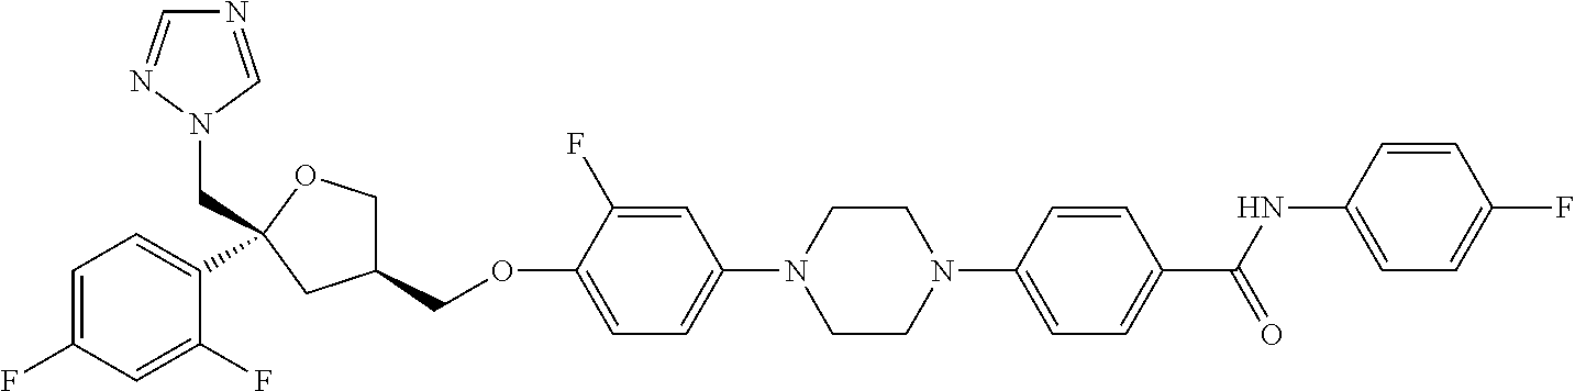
C1=C(F)C=C(F)C(C2(CN3N=CN=C3)OCC(COC3=CC=C(N4CCN(C5=CC=C(C(NC6=CC=C(F)C=C6)=O)C=C5)CC4)C=C3F)C2)=C1
